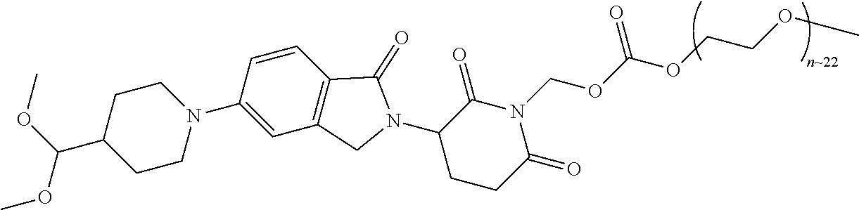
C1CN(C2=CC3=C(C=C2)C(=O)N(C2CCC(=O)N(COC(OCCOC)=O)C2=O)C3)CCC1C(OC)OC
